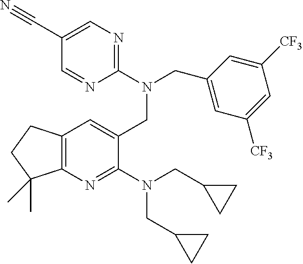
C1(N(CC2=CC([CF3])=CC([CF3])=C2)CC2=CC3=C(N=C2N(CC2CC2)CC2CC2)C(C)(C)CC3)=NC=C(C#N)C=N1
